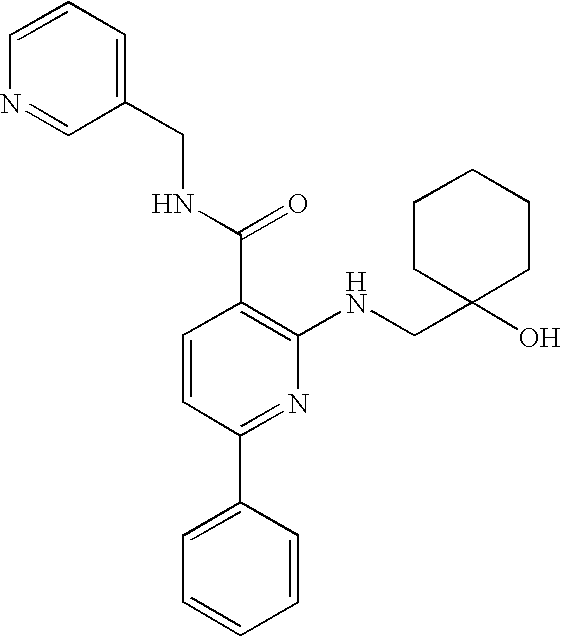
OC1(CNC2=C(C(NCC3=CC=CN=C3)=O)C=CC(C3=CC=CC=C3)=N2)CCCCC1
